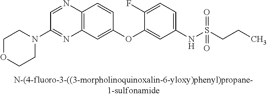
C12=C(C=C(OC3=CC(NS(CCC)(=O)=O)=CC=C3F)C=C1)N=C(N1CCOCC1)C=N2
